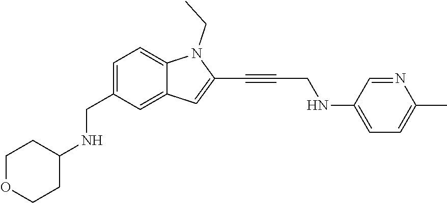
N1(CC)C2=CC=C(CNC3CCOCC3)C=C2C=C1C#CCNC1=CC=C(C)N=C1
